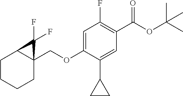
C(OC1=CC(F)=C(C(OC(C)(C)C)=O)C=C1C1CC1)C12C(CCCC1)C2(F)F
